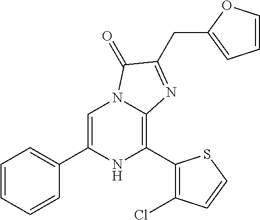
C1=C(C2=CC=CC=C2)NC(C2=C(Cl)C=CS2)=C2N1C(=O)C(CC1=CC=CO1)=N2
